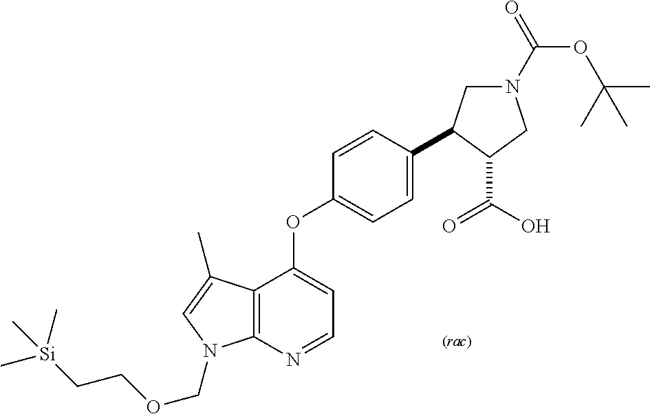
C12=C(N=CC=C1OC1=CC=C(C3CN(C(=O)OC(C)(C)C)CC3C(=O)O)C=C1)N(COCC[Si](C)(C)C)C=C2C
